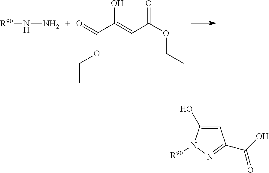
[R90]NN.C(C(O)=CC(=O)OCC)(=O)OCC.C1=C(O)N([R90])N=C1C(O)=O
